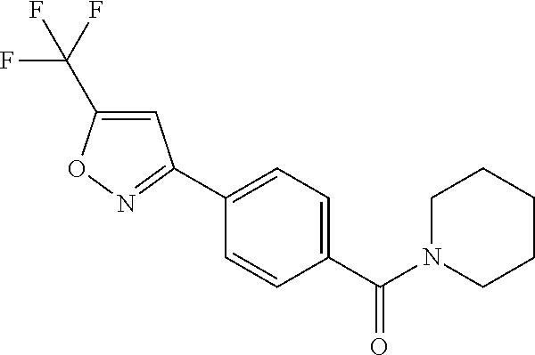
C1(C2=NOC(C(F)(F)F)=C2)=CC=C(C(=O)N2CCCCC2)C=C1
